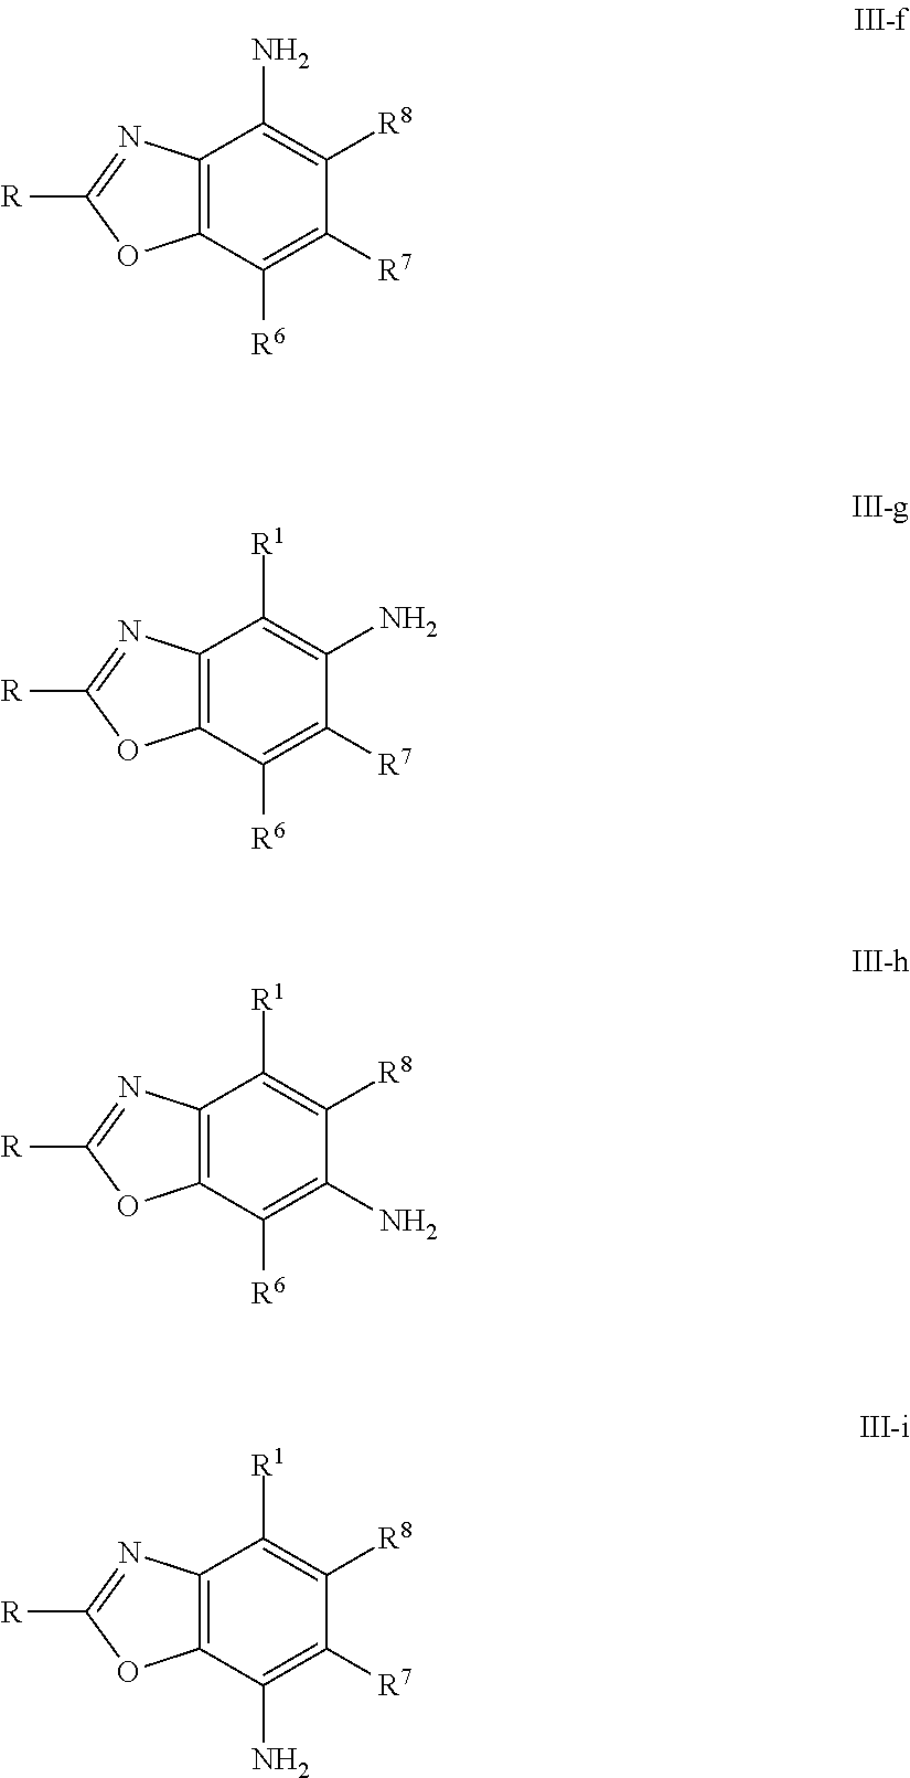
C12=C(C([R6])=C([R7])C([R8])=C1N)OC([R])=N2.C12=C(C([R6])=C([R7])C(N)=C1[R1])OC([R])=N2.C12=C(C([R6])=C(N)C([R8])=C1[R1])OC([R])=N2.C12=C(C(N)=C([R7])C([R8])=C1[R1])OC([R])=N2
